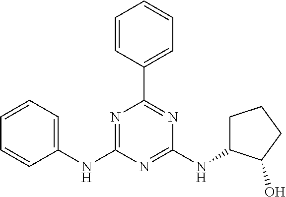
N1=C(NC2=CC=CC=C2)N=C(NC2CCCC2O)N=C1C1=CC=CC=C1
